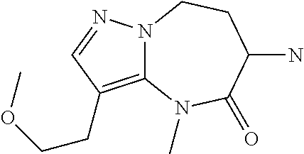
C12=C(CCOC)C=NN1CCC(N)C(=O)N2C
